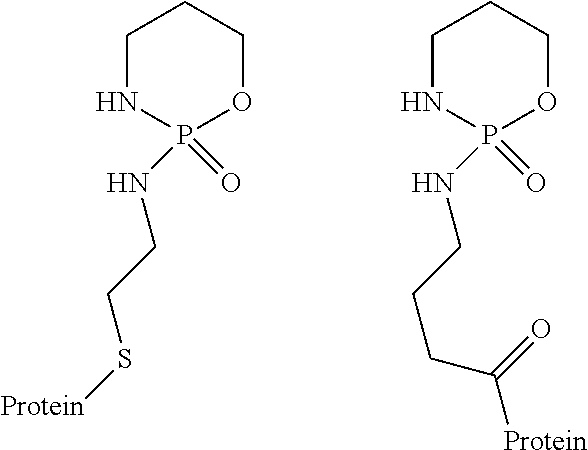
C1NP(=O)(NCCS[Protein])OCC1.C1NP(=O)(NCCCC([Protein])=O)OCC1
